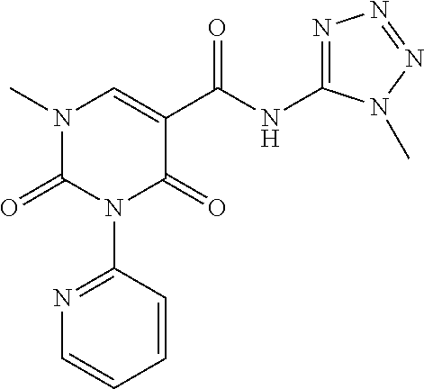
N1(C)C(=O)N(C2=NC=CC=C2)C(=O)C(C(NC2=NN=NN2C)=O)=C1
